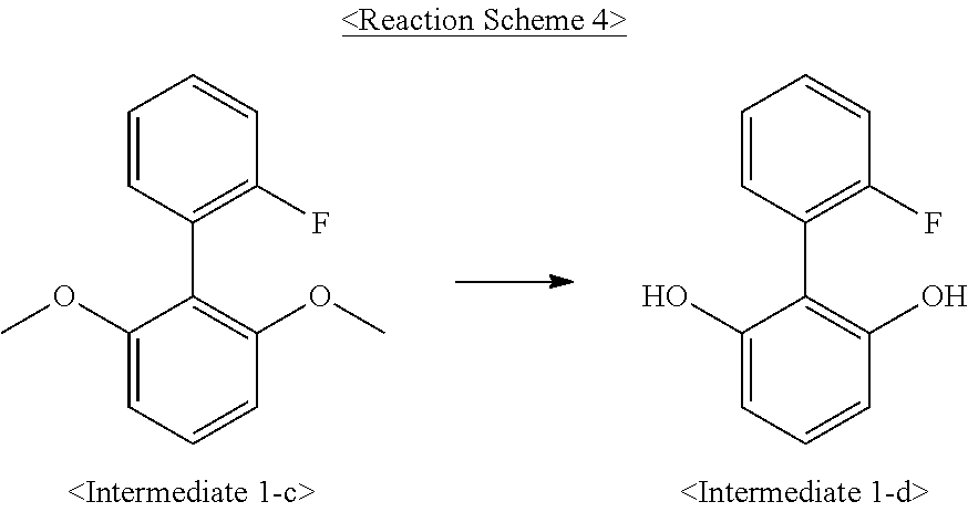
C1(O)=CC=CC(O)=C1C1=C(F)C=CC=C1.C1(OC)=CC=CC(OC)=C1C1=C(F)C=CC=C1
